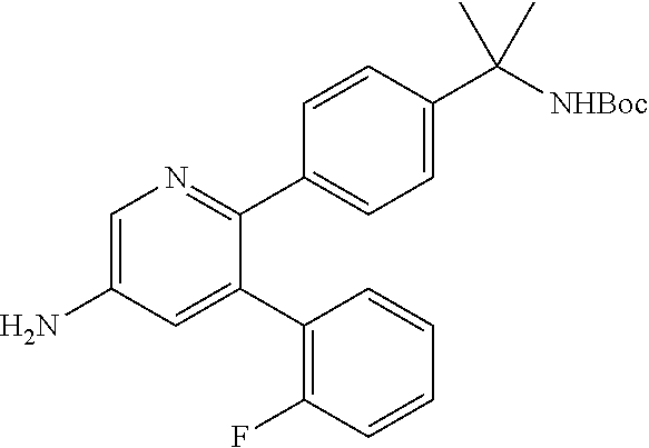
C1=C(N)C=C(C2=C(F)C=CC=C2)C(C2=CC=C(C([NHBoc])(C)C)C=C2)=N1
